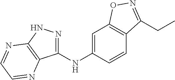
C1(NC2=CC3=C(C=C2)C(CC)=NO3)=NNC2=C1N=CC=N2
